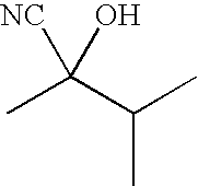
CC(C(C)C)([NC])O
